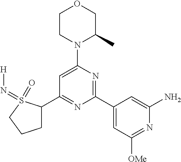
C1(C2=NC(C3=CC([OMe])=NC(N)=C3)=NC(N3C(C)COCC3)=C2)CCCS1(=O)=N[H]
